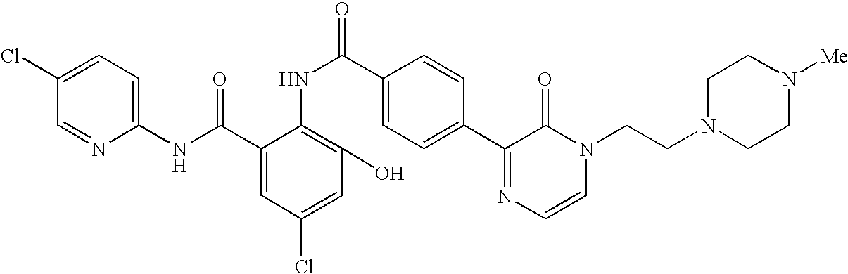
C1(Cl)=CC=C(NC(C2=CC(Cl)=CC(O)=C2NC(=O)C2=CC=C(C3=NC=CN(CCN4CCN([Me])CC4)C3=O)C=C2)=O)N=C1
